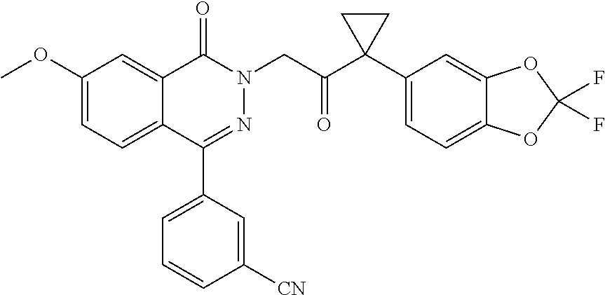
COC1=CC=C2C(=C1)C(=O)N(CC(=O)C1(C3=CC=C4C(=C3)OC(F)(F)O4)CC1)N=C2C1=CC=CC([CN])=C1
